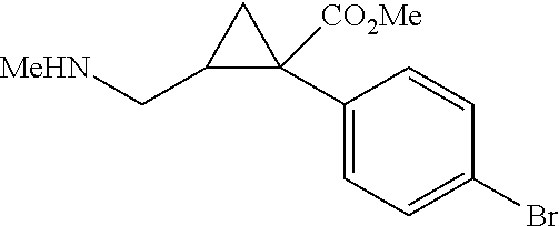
C1(C2([CO2Me])C(C[MeHN])C2)=CC=C(Br)C=C1
